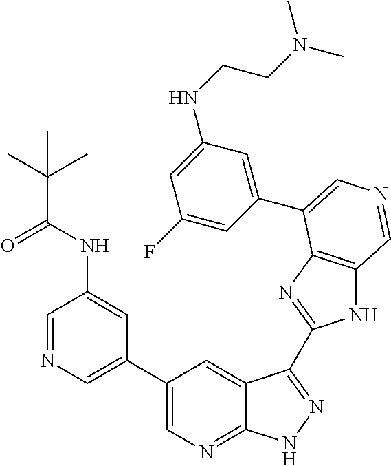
C1(C2=CN=CC(NC(C(C)(C)C)=O)=C2)=CN=C2C(=C1)C(C1=NC3=C(N1)C=NC=C3C1=CC(NCCN(C)C)=CC(F)=C1)=NN2
